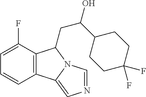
C12=C(C(F)=CC=C1)C(CC(O)C1CCC(F)(F)CC1)N1C2=CN=C1
